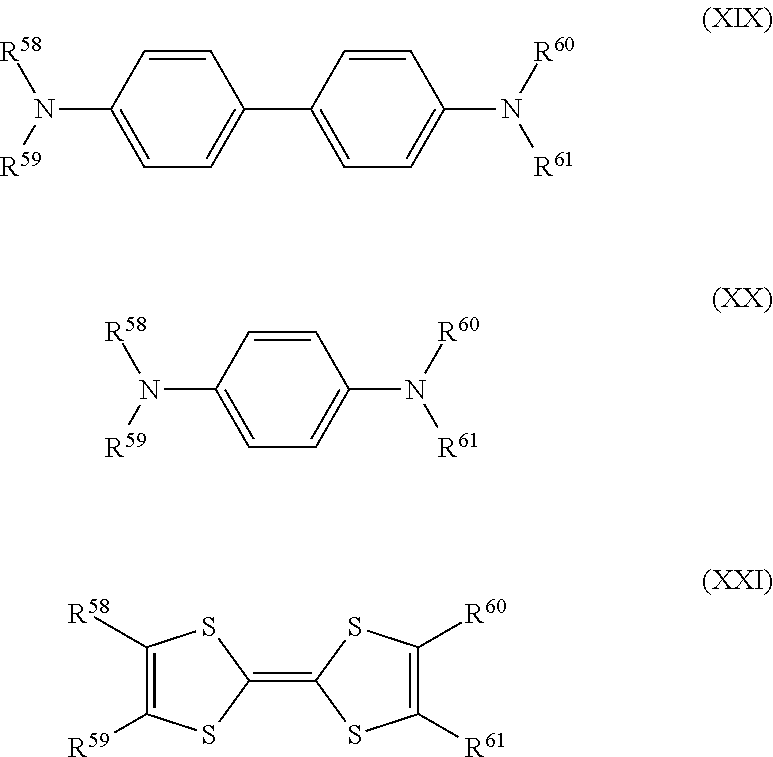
C1=CC(N([R58])[R59])=CC=C1C1=CC=C(N([R60])[R61])C=C1.C1=CC(N([R58])[R59])=CC=C1N([R61])[R60].C1([R58])=C([R59])SC(=C2SC([R60])=C([R61])S2)S1
